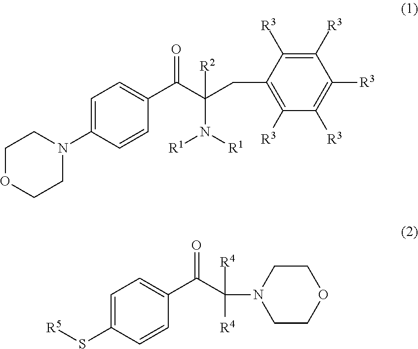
C1=C(N2CCOCC2)C=CC(C(C(CC2=C([R3])C([R3])=C([R3])C([R3])=C2[R3])([R2])N([R1])[R1])=O)=C1.C1=C(S[R5])C=CC(C(C(N2CCOCC2)([R4])[R4])=O)=C1
